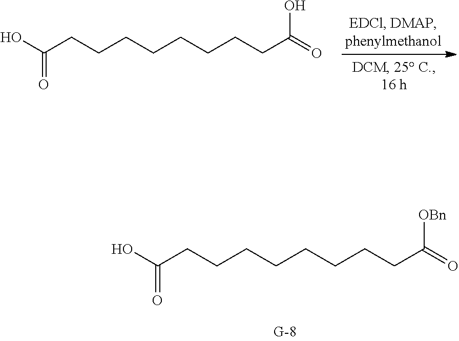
C(CCCCCCCCC(=O)[OBn])(O)=O.C(CCCCCCCCC(=O)O)(O)=O
